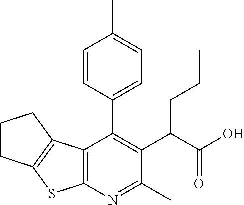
C12=C(N=C(C)C(C(C(O)=O)CCC)=C1C1=CC=C(C)C=C1)SC1=C2CCC1
